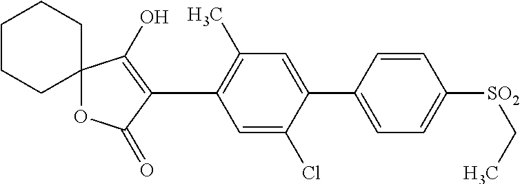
C12(OC(=O)C(C3=C(C)C=C(C4=CC=C([SO2]CC)C=C4)C(Cl)=C3)=C1O)CCCCC2
